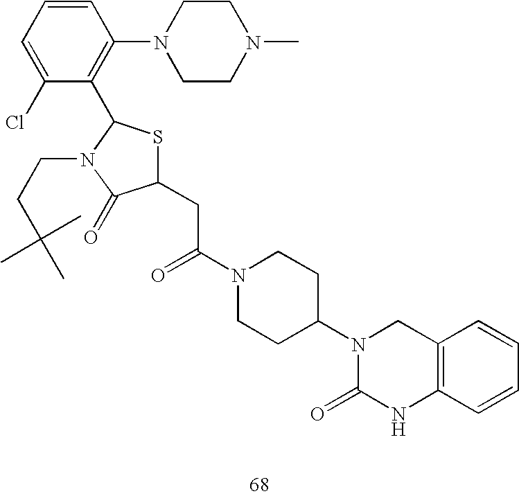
C1(CC(N2CCC(N3C(=O)NC4=C(C3)C=CC=C4)CC2)=O)SC(C2=C(N3CCN(C)CC3)C=CC=C2Cl)N(CCC(C)(C)C)C1=O
